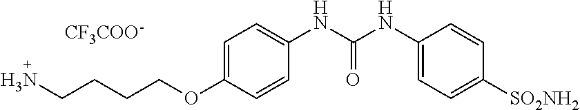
NCCCCOC1=CC=C(NC(NC2=CC=C([SO2NH2])C=C2)=O)C=C1.[CF3COO-]
